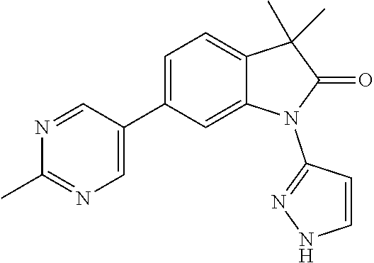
C1=C(C2=CN=C(C)N=C2)C=C2C(=C1)C(C)(C)C(=O)N2C1=NNC=C1
